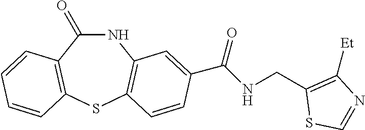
N1C(=O)C2=C(SC3=C1C=C(C(NCC1=C([Et])N=CS1)=O)C=C3)C=CC=C2
